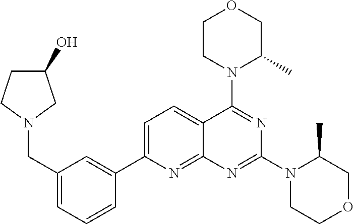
C1(CN2CCC(O)C2)=CC=CC(C2=CC=C3C(=N2)N=C(N2CCOCC2C)N=C3N2C(C)COCC2)=C1
